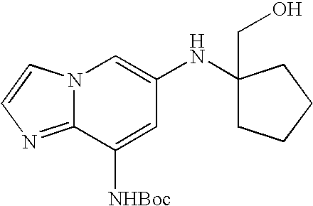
N12C(=NC=C1)C([NHBoc])=CC(NC1(CO)CCCC1)=C2
